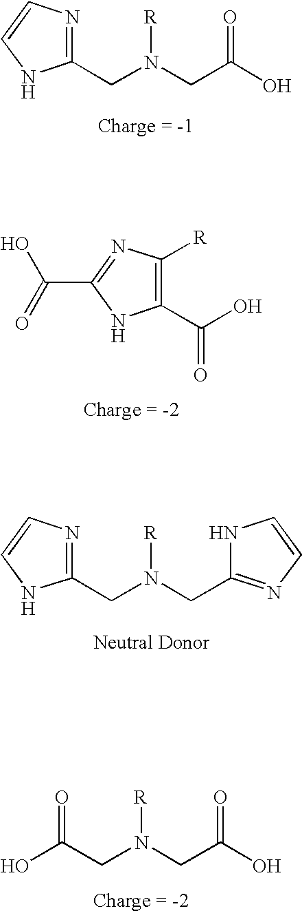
C1(CN(CC(O)=O)[R])=NC=CN1.C1(C(O)=O)=C([R])N=C(C(=O)O)N1.C1(CN(CC2=NC=CN2)[R])=NC=CN1.OC(CN(CC(O)=O)[R])=O
